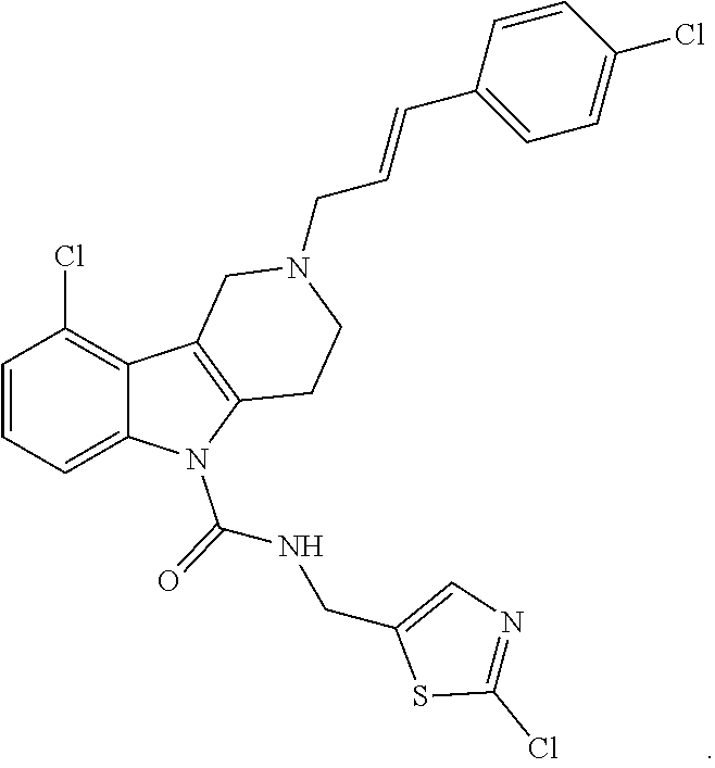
C1=CC=C2C(=C1Cl)C1=C(N2C(NCC2=CN=C(Cl)S2)=O)CCN(CC=CC2=CC=C(Cl)C=C2)C1
